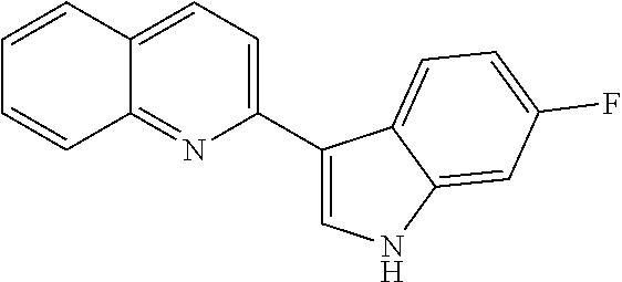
C1(C2=CNC3=CC(F)=CC=C23)=CC=C2C(=N1)C=CC=C2
